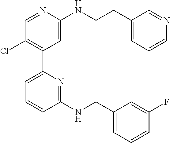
C1=NC(NCCC2=CC=CN=C2)=CC(C2=CC=CC(NCC3=CC=CC(F)=C3)=N2)=C1Cl
